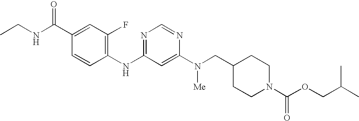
C1(C(NCC)=O)=CC(F)=C(NC2=NC=NC(N(CC3CCN(C(OCC(C)C)=O)CC3)[Me])=C2)C=C1
